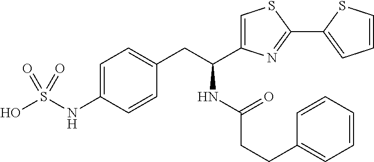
C1=C(NS(O)(=O)=O)C=CC(CC(C2=CSC(C3=CC=CS3)=N2)NC(CCC2=CC=CC=C2)=O)=C1
